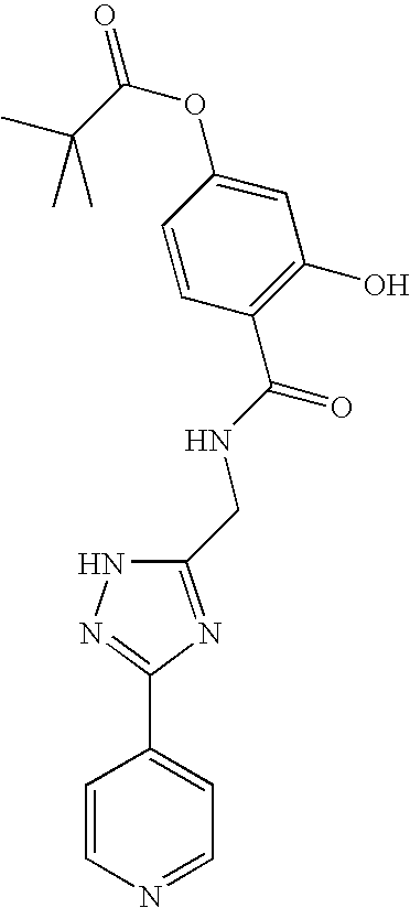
C1=CN=CC=C1C1=NNC(CNC(=O)C2=C(O)C=C(OC(=O)C(C)(C)C)C=C2)=N1
